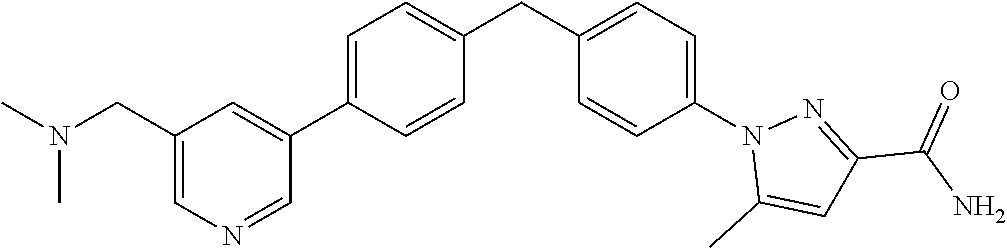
C1(CN(C)C)=CN=CC(C2=CC=C(CC3=CC=C(N4C(C)=CC(C(N)=O)=N4)C=C3)C=C2)=C1
